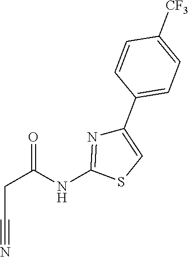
C(C#N)C(=O)NC1=NC(C2=CC=C([CF3])C=C2)=CS1
